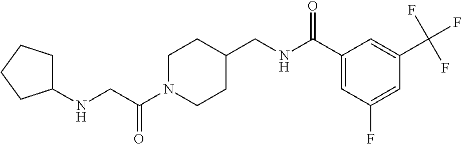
N(CC(N1CCC(CNC(C2=CC(F)=CC(C(F)(F)F)=C2)=O)CC1)=O)C1CCCC1
